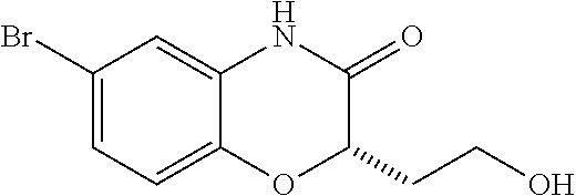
C1(Br)=CC=C2C(=C1)NC(=O)C(CCO)O2
